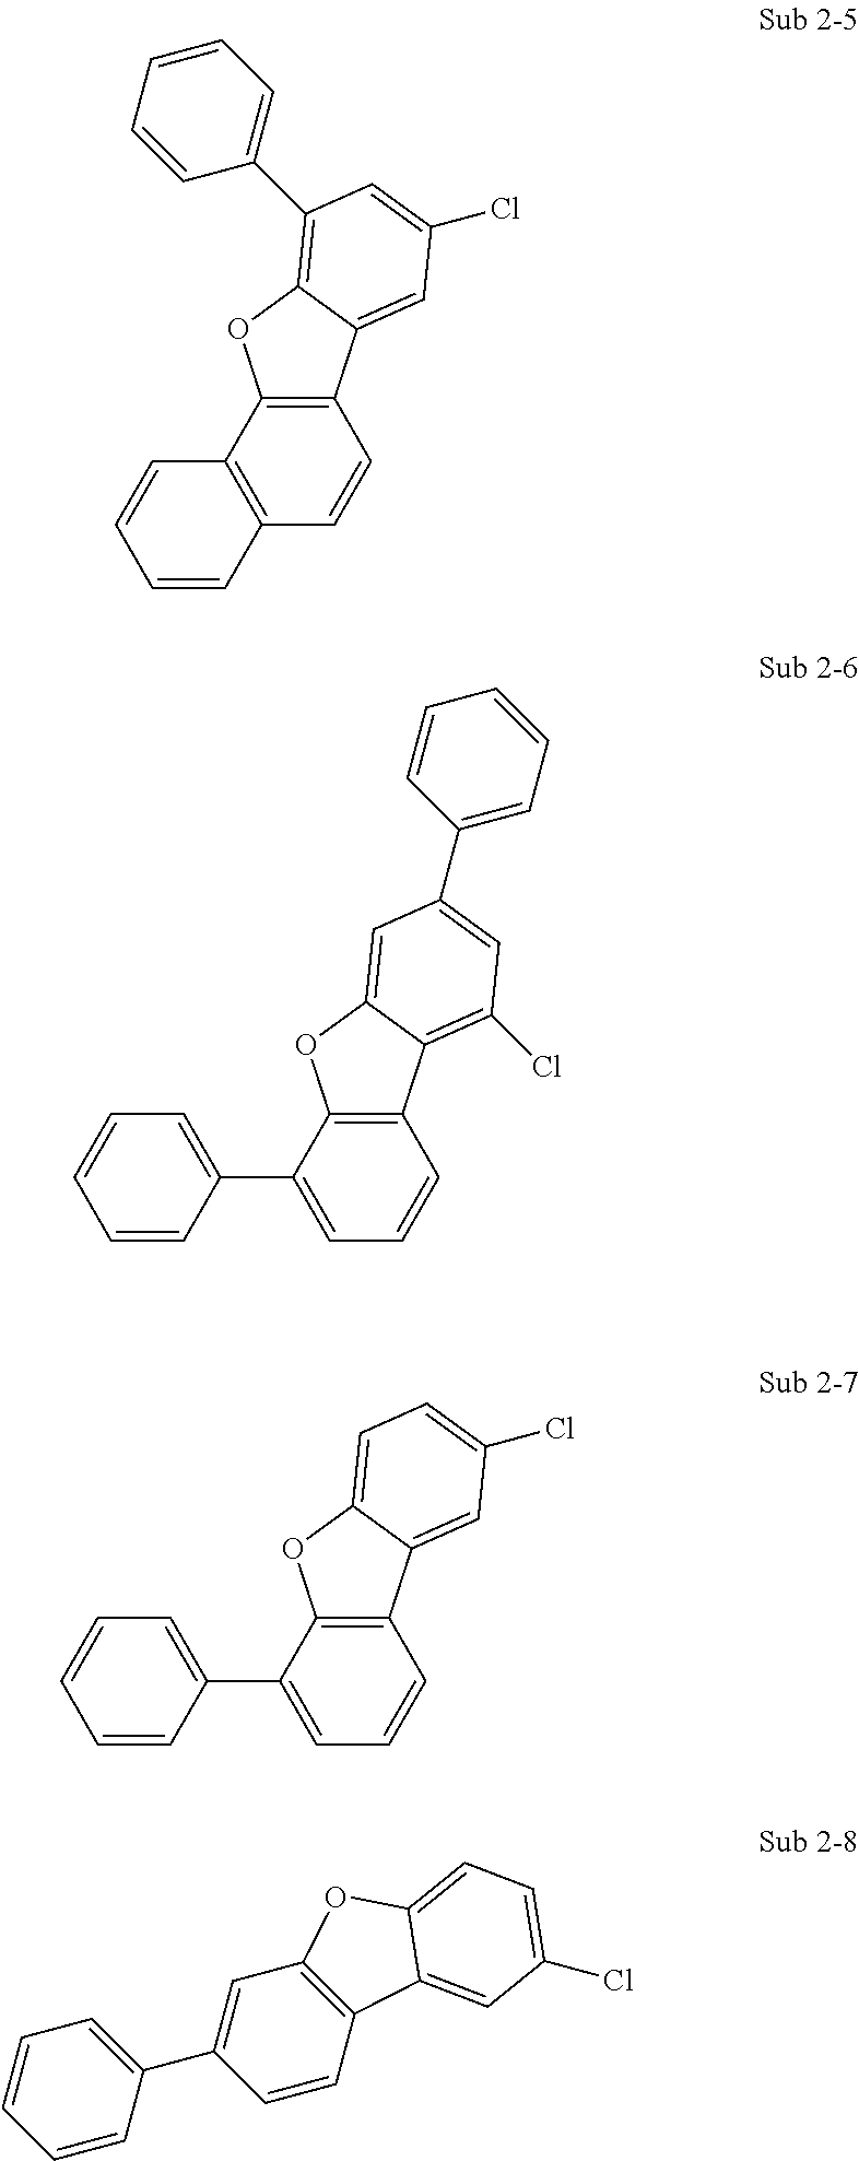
C12=C(C3=C(C=C1)C=CC=C3)OC1=C(C3=CC=CC=C3)C=C(Cl)C=C21.C12=C(C(C3=CC=CC=C3)=CC=C1)OC1=CC(C3=CC=CC=C3)=CC(Cl)=C21.C12=C(C(C3=CC=CC=C3)=CC=C1)OC1=CC=C(Cl)C=C21.C1=CC2=C(C=C1C1=CC=CC=C1)OC1=CC=C(Cl)C=C21
